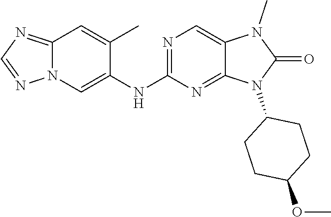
N1=C(NC2=CN3C(=NC=N3)C=C2C)N=C2C(=C1)N(C)C(=O)N2C1CCC(OC)CC1
